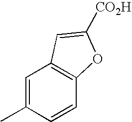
C1=C(C)C=CC2=C1C=C([CO2H])O2
